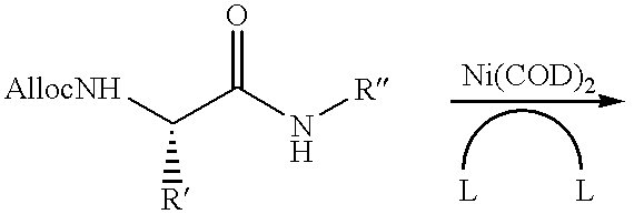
[AllocNH]C(C(N[R])=O)[R]
